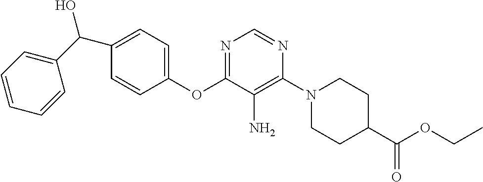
C1(OC2=NC=NC(N3CCC(C(OCC)=O)CC3)=C2N)=CC=C(C(C2=CC=CC=C2)O)C=C1
